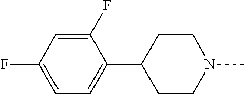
C1(F)=CC(F)=CC=C1C1CCN(C)CC1
